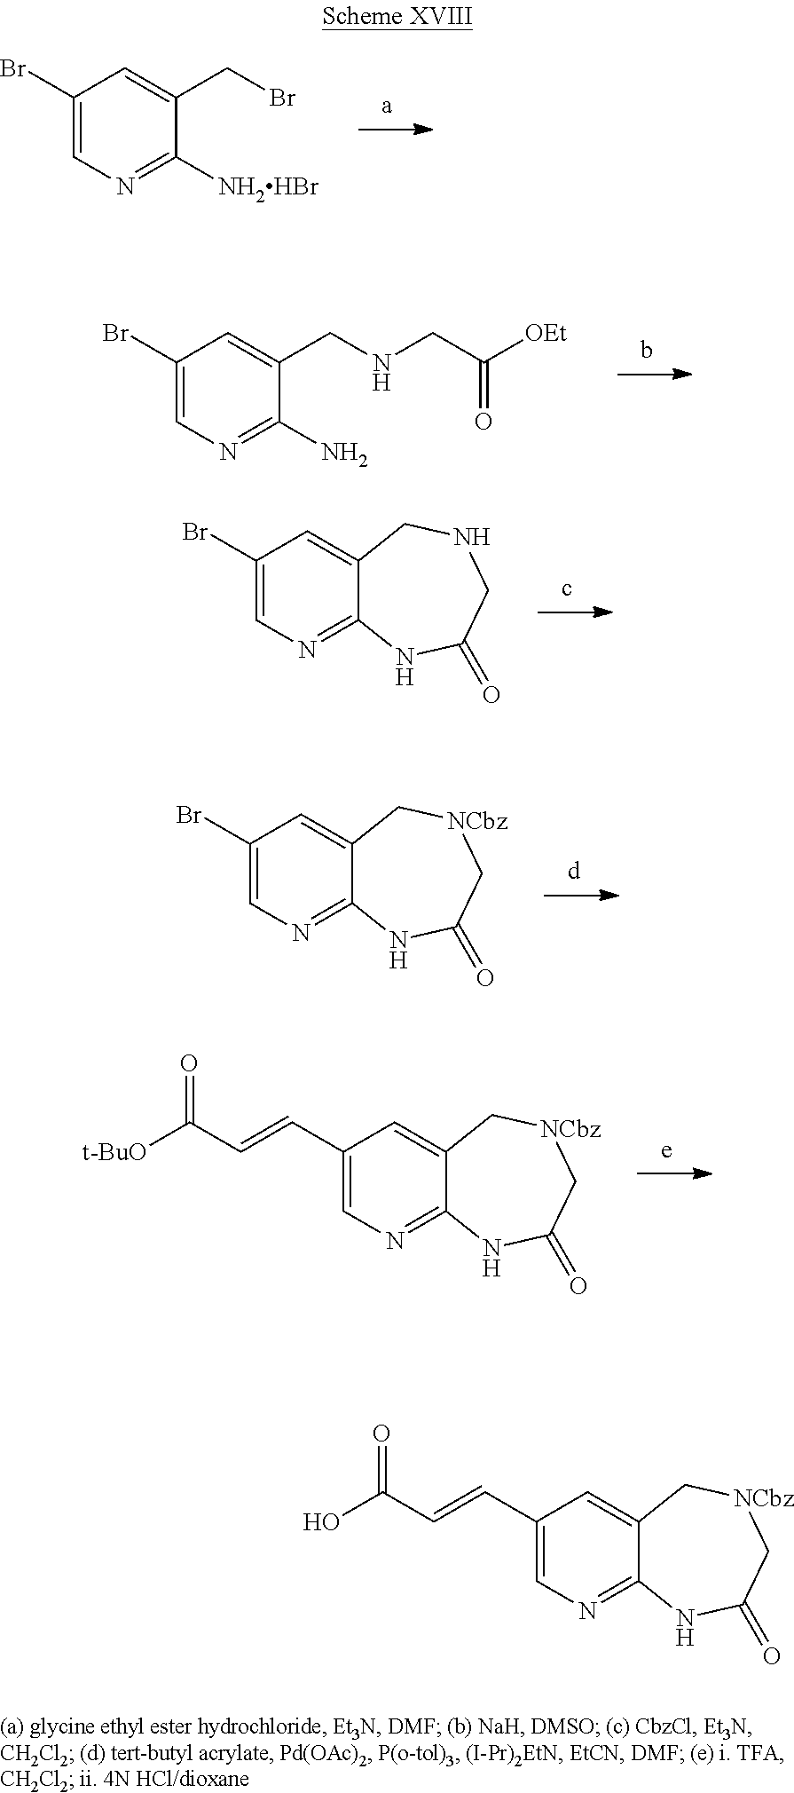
C1(Br)=CN=C([NH2HBr])C(CBr)=C1.C1(Br)=CN=C(N)C(CNCC([OEt])=O)=C1.C1(Br)=CN=C2C(=C1)CNCC(=O)N2.C1(Br)=CN=C2C(=C1)C[NCbz]CC(=O)N2.C1(C=CC([t-BuO])=O)=CN=C2C(=C1)C[NCbz]CC(=O)N2.C1(C=CC(O)=O)=CN=C2C(=C1)C[NCbz]CC(=O)N2
